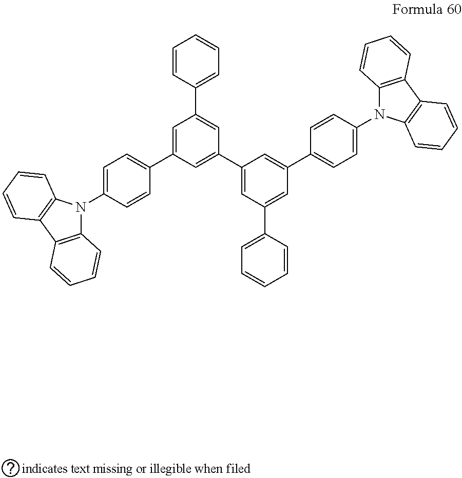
C12=C(C3=C(N1C1=CC=C(C4=CC(C5=CC(C6=CC=C(N7C8=C(C9=C7C=CC=C9)C=CC=C8)C=C6)=CC(C6=CC=CC=C6)=C5)=CC(C5=CC=CC=C5)=C4)C=C1)C=CC=C3)C=CC=C2
